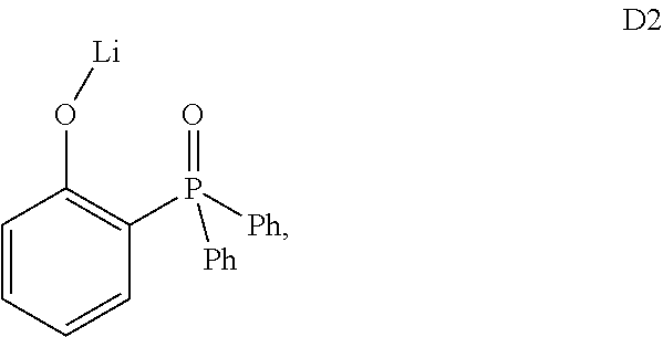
C1=CC=CC(P([Ph])(=O)[Ph])=C1O[Li]
